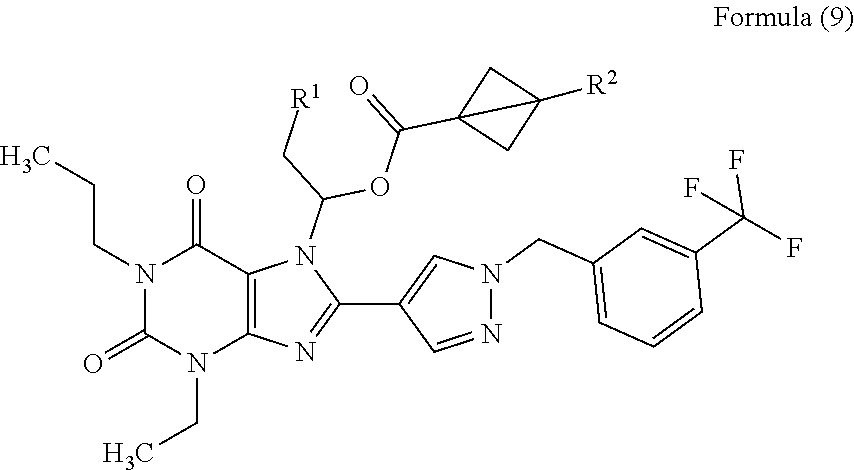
N1(CC)C(=O)N(CCC)C(=O)C2=C1N=C(C1=CN(CC3=CC=CC(C(F)(F)F)=C3)N=C1)N2C(OC(=O)C12CC1([R2])C2)C[R1]
